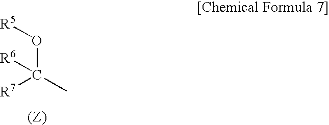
O(C(C)([R7])[R6])[R5]
